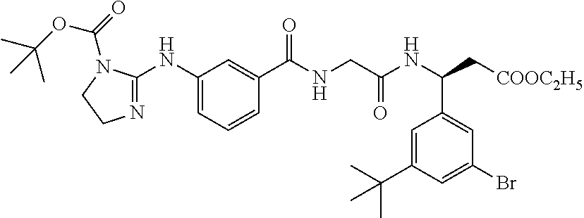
C1=C(C(C)(C)C)C=C(Br)C=C1C(NC(CNC(C1=CC(NC2=NCCN2C(=O)OC(C)(C)C)=CC=C1)=O)=O)C[COOC2H5]
